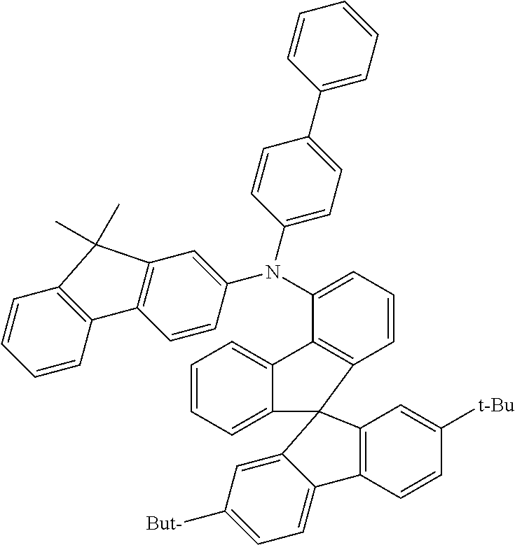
C1=CC=C2C(=C1)C1=C(C=CC=C1N(C1=CC3=C(C=C1)C1=C(C=CC=C1)C3(C)C)C1=CC=C(C3=CC=CC=C3)C=C1)C21C2=C(C=CC([t-Bu])=C2)C2=CC=C([But-])C=C21
